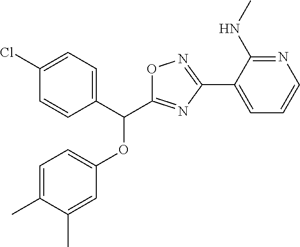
C1=C(C)C(C)=CC(OC(C2=CC=C(Cl)C=C2)C2=NC(C3=CC=CN=C3NC)=NO2)=C1
